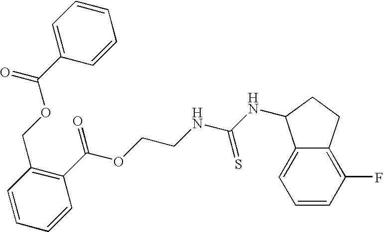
C1(COC(C2=CC=CC=C2)=O)=C(C(OCCNC(NC2C3=CC=CC(F)=C3CC2)=S)=O)C=CC=C1
